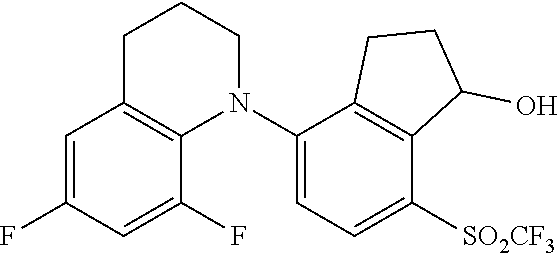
C1=C(F)C=C(F)C2=C1CCCN2C1=CC=C([SO2CF3])C2=C1CCC2O
